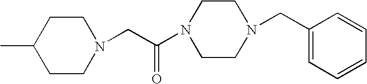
C1CN(CC(N2CCN(CC3=CC=CC=C3)CC2)=O)CCC1C
